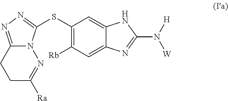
C1(SC2=NN=C3N2N=C([Ra])CC3)=C([Rb])C=C2C(=C1)NC(N([H])[W])=N2
